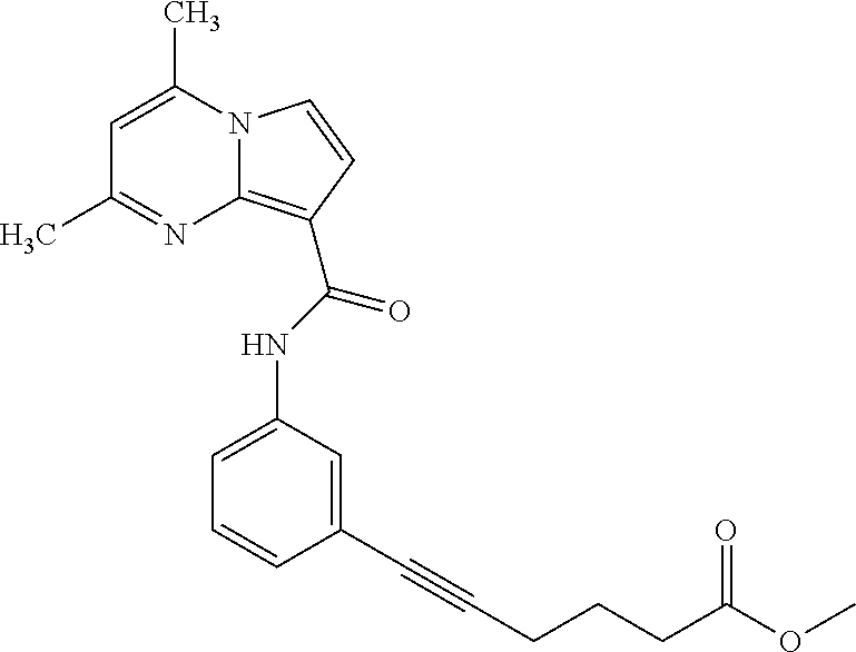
N12C(=C(C(NC3=CC=CC(C#CCCCC(OC)=O)=C3)=O)C=C1)N=C(C)C=C2C
